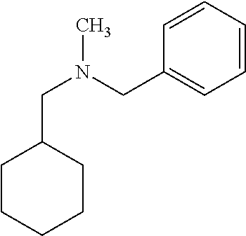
C1=CC=CC=C1CN(CC1CCCCC1)C
